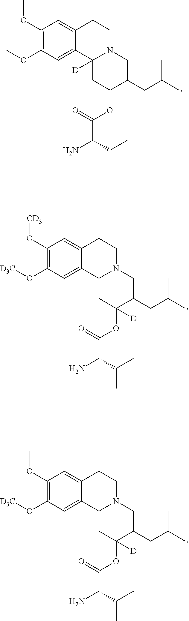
C1(O[CD3])=C(O[D3C])C=C2C(=C1)CCN1C2CC(OC(C(N)C(C)C)=O)([D])C(CC(C)C)C1.C1(OC)=C(OC)C=C2C(=C1)CCN1C2([D])CC(OC(C(N)C(C)C)=O)C(CC(C)C)C1.C1(OC)=C(O[D3C])C=C2C(=C1)CCN1C2CC(OC(C(N)C(C)C)=O)([D])C(CC(C)C)C1
